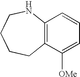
C12=C(C([OMe])=CC=C1)CCCCN2
